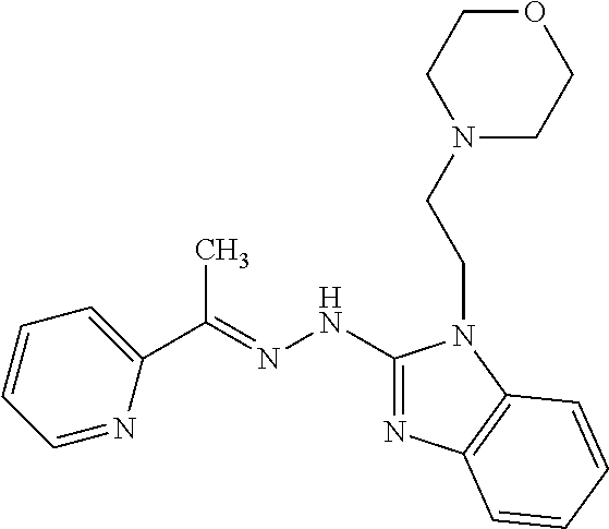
C1=NC(C(=NNC2=NC3=C(N2CCN2CCOCC2)C=CC=C3)C)=CC=C1
